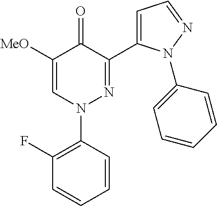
C1=CC=CC(F)=C1N1N=C(C2=CC=NN2C2=CC=CC=C2)C(=O)C([MeO])=C1
